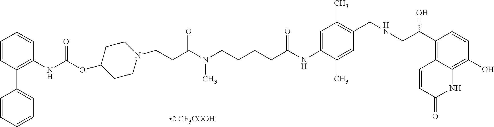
C(C(N(CCCCC(NC1=CC(C)=C(CNCC(C2=C3C=CC(=O)NC3=C(O)C=C2)O)C=C1C)=O)C)=O)CN1CCC(OC(NC2=C(C3=CC=CC=C3)C=CC=C2)=O)CC1
